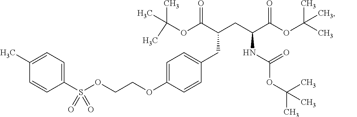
C(OC(C(CC(C(OC(C)(C)C)=O)NC(OC(C)(C)C)=O)CC1=CC=C(OCCOS(C2=CC=C(C)C=C2)(=O)=O)C=C1)=O)(C)(C)C
